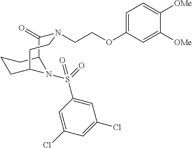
C1(=O)N(CCOC2=CC=C([OMe])C([OMe])=C2)CCC2CCCC1N2S(=O)(C1=CC(Cl)=CC(Cl)=C1)=O
